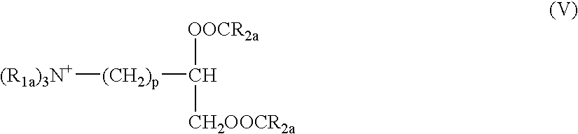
[(R1a)3N+][(CH2)p]C([OOCR2a])[CH2OOCR2a]
